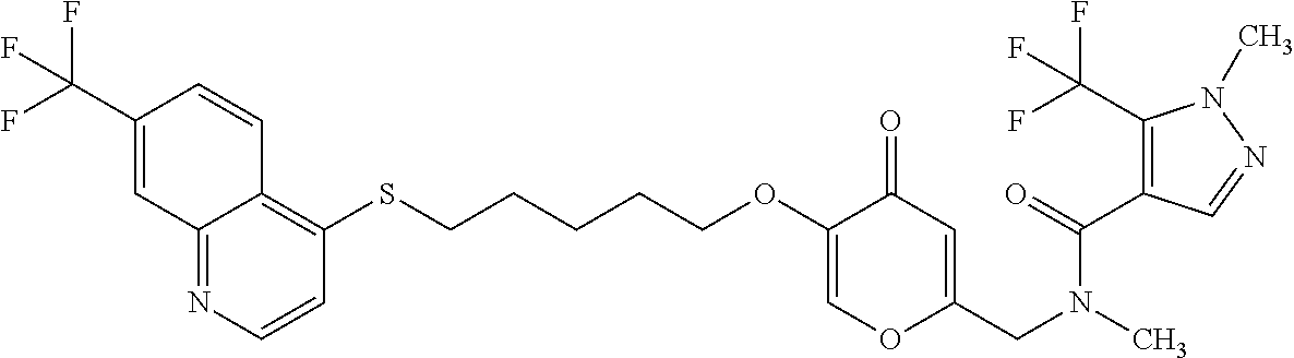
C12=NC=CC(SCCCCCOC3=COC(CN(C)C(=O)C4=C(C(F)(F)F)N(C)N=C4)=CC3=O)=C1C=CC(C(F)(F)F)=C2
